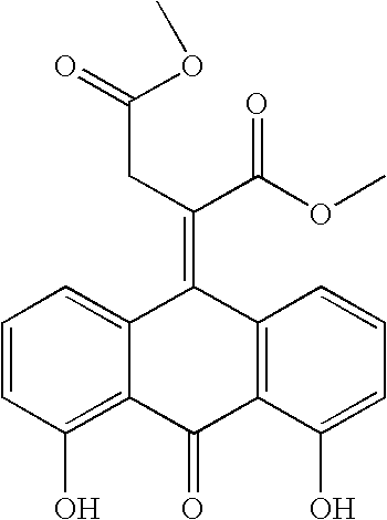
C12=C(O)C=CC=C1C(=C(CC(=O)OC)C(=O)OC)C1=C(C2=O)C(O)=CC=C1
